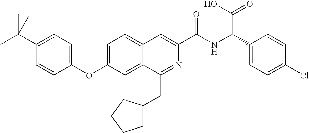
C1=C2C(=CC(OC3=CC=C(C(C)(C)C)C=C3)=C1)C(CC1CCCC1)=NC(C(NC(C1=CC=C(Cl)C=C1)C(O)=O)=O)=C2
